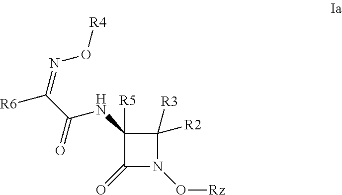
C1(=O)N(O[Rz])C([R3])([R2])C1(NC(C(=NO[R4])[R6])=O)[R5]
